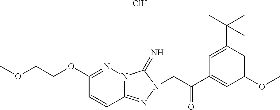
O(CCOC1=NN2C(=NN(CC(C3=CC(OC)=CC(C(C)(C)C)=C3)=O)C2=N)C=C1)C.Cl
